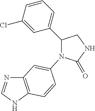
C12=C(NC=N1)C=CC(N1C(=O)NCC1C1=CC=CC(Cl)=C1)=C2
